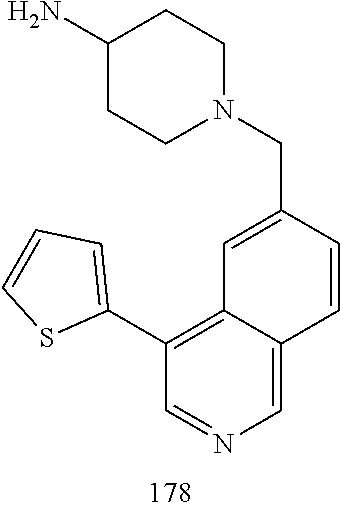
N1(CC2=CC3=C(C4=CC=CS4)C=NC=C3C=C2)CCC(N)CC1
